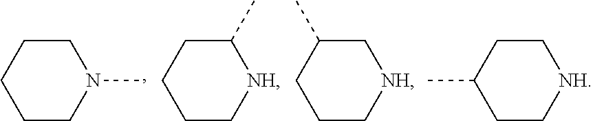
C1CN(C)CCC1.C1C[NH]C(C)CC1.C1C[NH]CC(C)C1.C1C[NH]CCC1C
